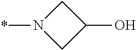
*N1CC(O)C1
